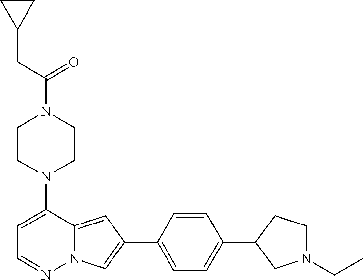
N1(C2=CC=NN3C2=CC(C2=CC=C(C4CN(CC)CC4)C=C2)=C3)CCN(C(CC2CC2)=O)CC1
